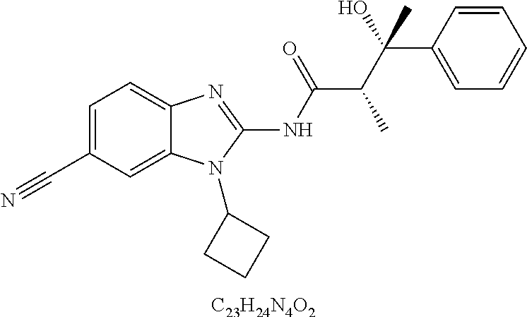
[C23H24N4O2].C1=C(C#N)C=C2C(=C1)N=C(NC(=O)C(C(C1=CC=CC=C1)(O)C)C)N2C1CCC1
